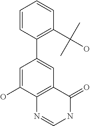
C1=CC(C2=CC3=C(C(O)=C2)N=CNC3=O)=C(C(O)(C)C)C=C1
